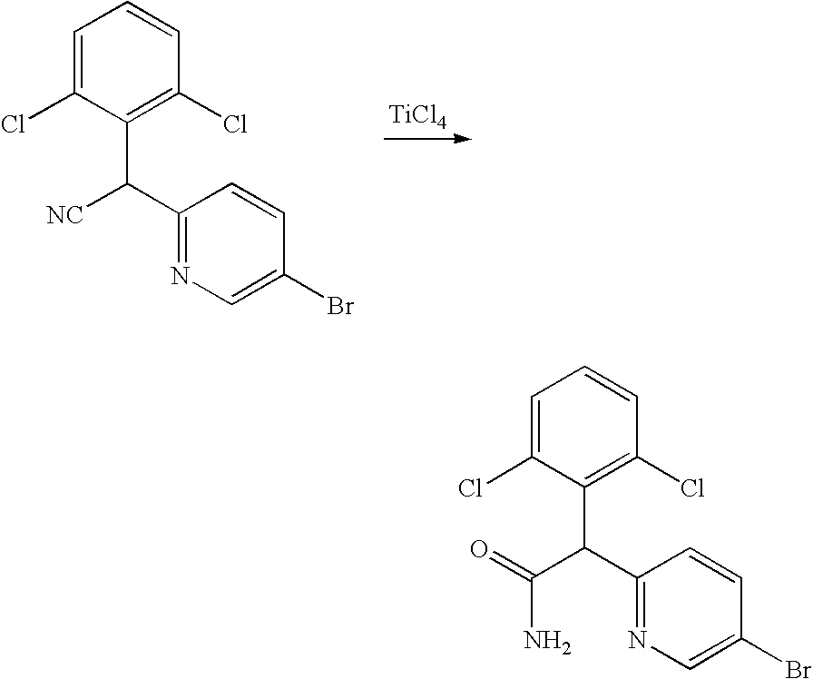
C1=C(Cl)C(C([NC])C2=NC=C(Br)C=C2)=C(Cl)C=C1.[TiCl4].C1=C(Cl)C(C(C(=O)N)C2=NC=C(Br)C=C2)=C(Cl)C=C1
